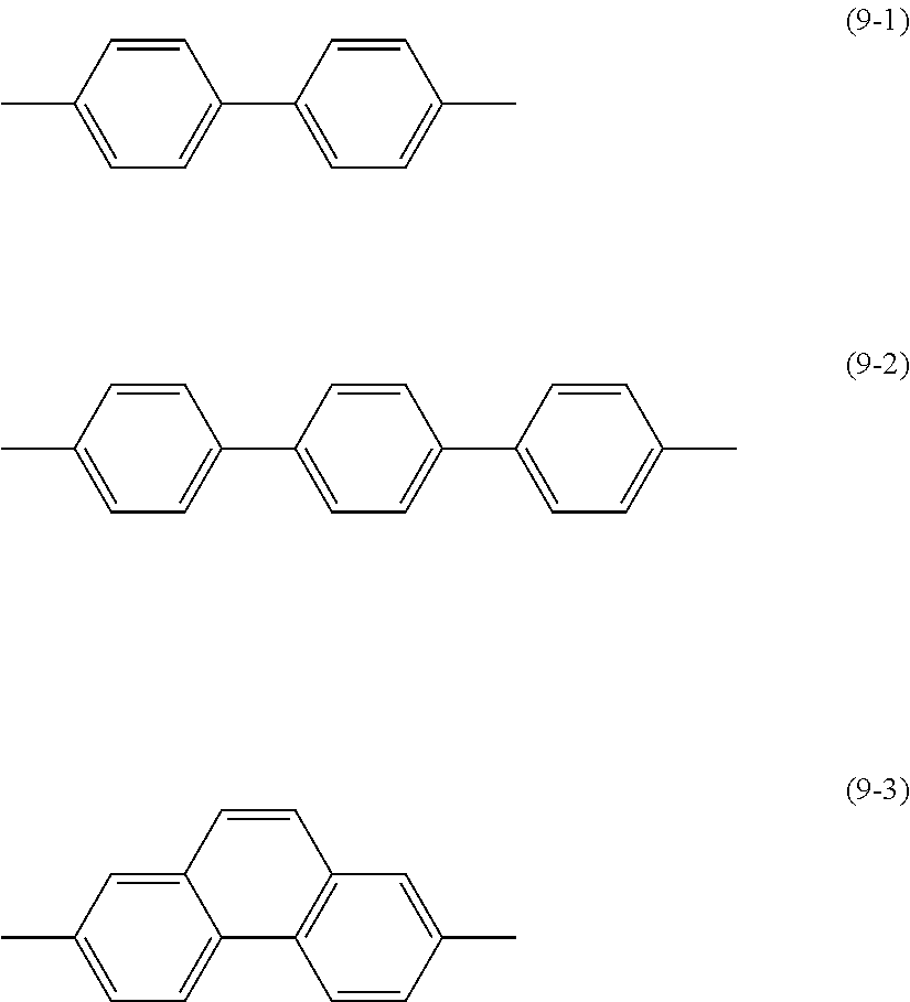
C1=CC(C)=CC=C1C1=CC=C(C)C=C1.C1=CC(C)=CC=C1C1=CC=C(C2=CC=C(C)C=C2)C=C1.C12=CC(C)=CC=C1C1=C(C=C2)C=C(C)C=C1
